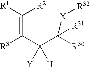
[R1]C([R2])=C(C(C([R30])([R31])[X][R32])([Y])[H])[R3]
